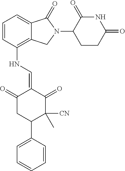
C1=CC(NC=C2C(=O)CC(C3=CC=CC=C3)C([CN])(C)C2=O)=C2C(=C1)C(=O)N(C1CCC(=O)NC1=O)C2
